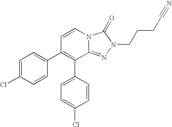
C1=C(Cl)C=CC(C2=C(C3=CC=C(Cl)C=C3)C3=NN(CCCC#N)C(=O)N3C=C2)=C1
